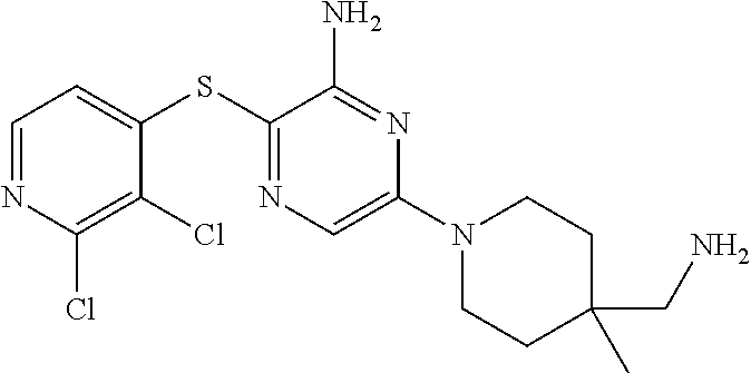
C1=NC(Cl)=C(Cl)C(SC2=NC=C(N3CCC(CN)(C)CC3)N=C2N)=C1
